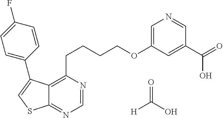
C1=NC(CCCCOC2=CN=CC(C(O)=O)=C2)=C2C(=N1)SC=C2C1=CC=C(F)C=C1.[H]C(=O)O
